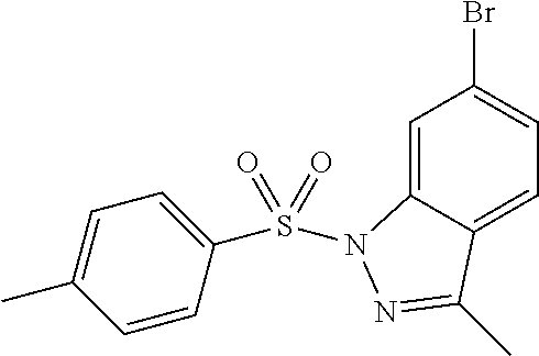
C1=C2C(=CC=C1Br)C(C)=NN2S(C1=CC=C(C)C=C1)(=O)=O
